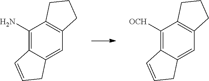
C1(N)=C2C(=CC3=C1CCC3)CC=C2.C1([OCH])=C2C(=CC3=C1CCC3)CC=C2
